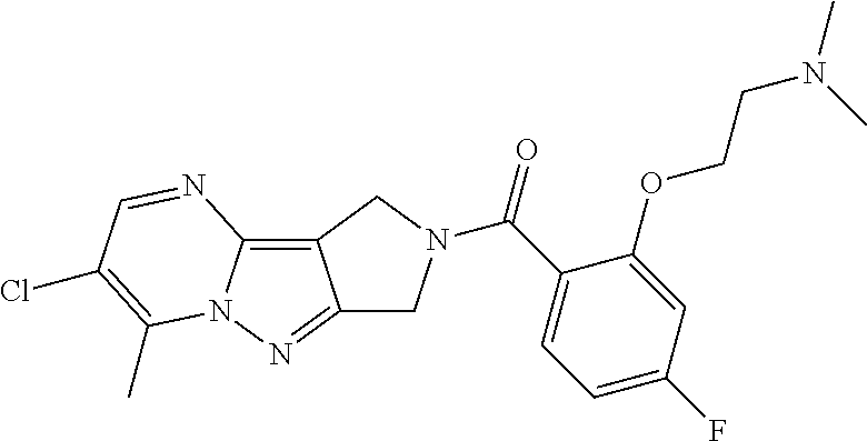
C12=C3N(N=C1CN(C(C1=CC=C(F)C=C1OCCN(C)C)=O)C2)C(C)=C(Cl)C=N3
